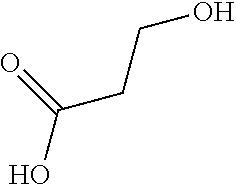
OC(=O)CCO
